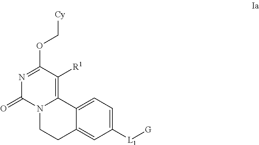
N1=C(OC[Cy])C([R1])=C2N(C1=O)CCC1=CC([L1][G])=CC=C21
